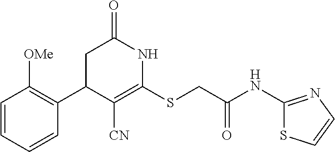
C1([OMe])=C(C2C([CN])=C(SCC(=O)NC3=NC=CS3)NC(=O)C2)C=CC=C1
